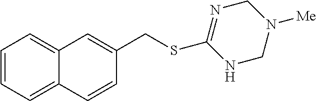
C12=CC=CC=C1C=CC(CSC1=NCN([Me])CN1)=C2
